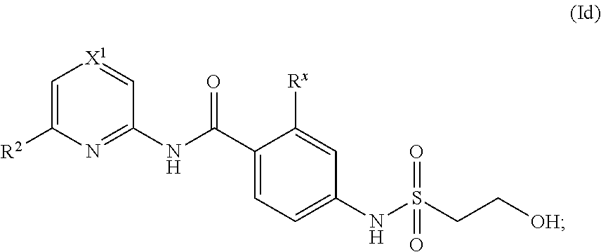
C1=C(NS(CC[OH])(=O)=O)C=C([Rx])C(C(NC2=NC([R2])=C[X1]=C2)=O)=C1
